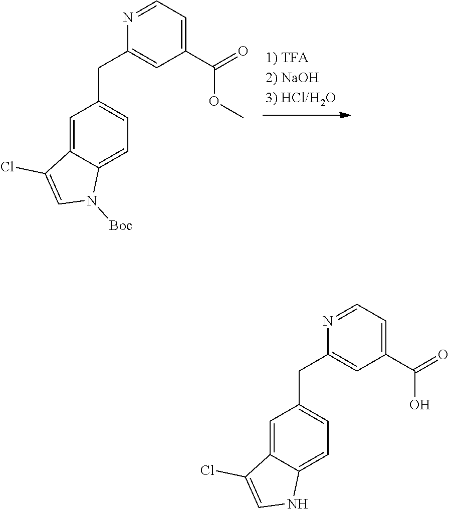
C1=C2C(=CC(CC3=CC(C(=O)OC)=CC=N3)=C1)C(Cl)=CN2[Boc].C1=C2C(=CC(CC3=CC(C(=O)O)=CC=N3)=C1)C(Cl)=CN2
